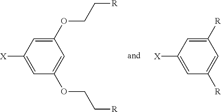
C1(OCC[R])=CC([X])=CC(OCC[R])=C1.C1([R])=CC([X])=CC([R])=C1
